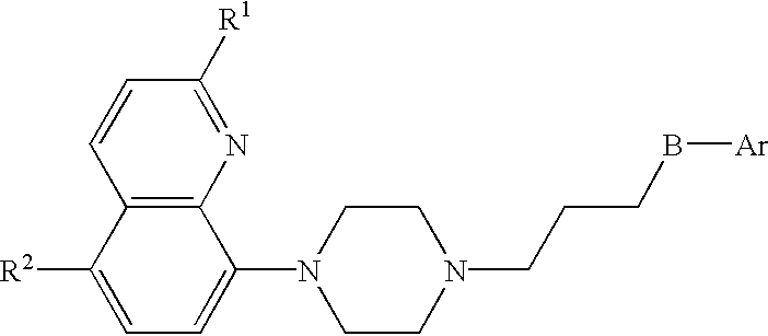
C12=C(N=C([R1])C=C1)C(N1CCN(CCCB[Ar])CC1)=CC=C2[R2]
